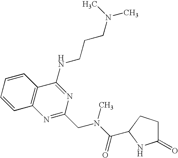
C1=CC=CC2=C1N=C(CN(C(=O)C1CCC(=O)N1)C)N=C2NCCCN(C)C
